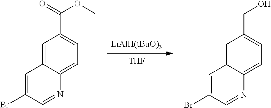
[THF].[LiAlH(tBuO)3].C1=C2C(=CC=C1C(=O)OC)N=CC(Br)=C2.C1=C2C(=CC=C1CO)N=CC(Br)=C2
